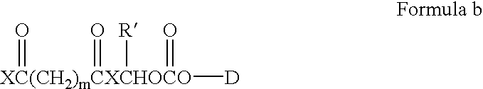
[XC(CH2)mCXCHOCO]([D])(=O)(=O)([R])=O
